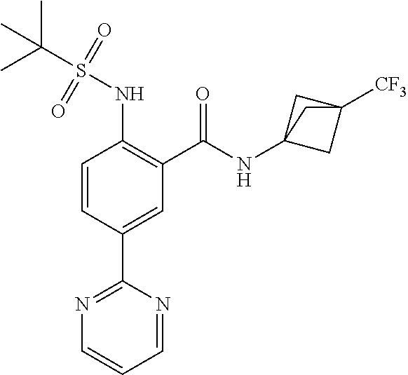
C1=CC(C2=NC=CC=N2)=CC(C(=O)NC23CC([CF3])(C2)C3)=C1NS(C(C)(C)C)(=O)=O
